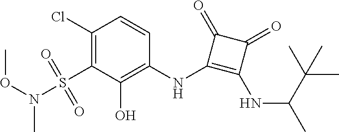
C1(Cl)=C(S(N(OC)C)(=O)=O)C(O)=C(NC2=C(NC(C)C(C)(C)C)C(=O)C2=O)C=C1
